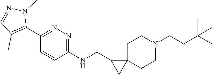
CC(CCN1CCC2(CC1)CC2CNC1=NN=C(C2=C(C)C=NN2C)C=C1)(C)C
